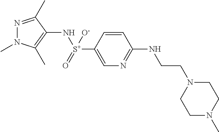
N1(C)N=C(C)C(N[S+](=O)([O-])C2=CN=C(NCCN3CCN(C)CC3)C=C2)=C1C
